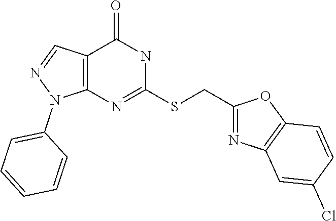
C12=C(N=C(SCC3=NC4=C(O3)C=CC(Cl)=C4)NC1=O)N(C1=CC=CC=C1)N=C2
